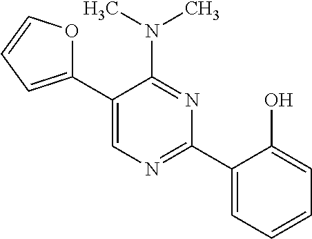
C1(C2=CN=C(C3=CC=CC=C3O)N=C2N(C)C)=CC=CO1
